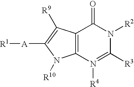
C12=C(C([R9])=C([A][R1])N1[R10])C(=O)N([R2])C([R3])=N2[R4]
